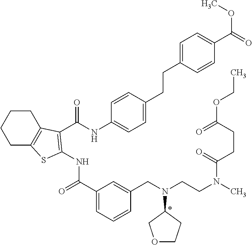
*.C1(C(=O)NC2=C(C(=O)NC3=CC=C(CCC4=CC=C(C(OC)=O)C=C4)C=C3)C3=C(CCCC3)S2)=CC=CC(CN(CCN(C)C(CCC(=O)OCC)=O)C2COCC2)=C1
